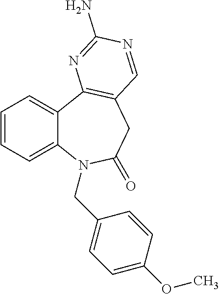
C1=CC=C2C(=C1)C1=C(CC(=O)N2CC2=CC=C(OC)C=C2)C=NC(N)=N1
